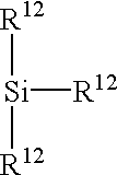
[R12][Si]([R12])[R12]
